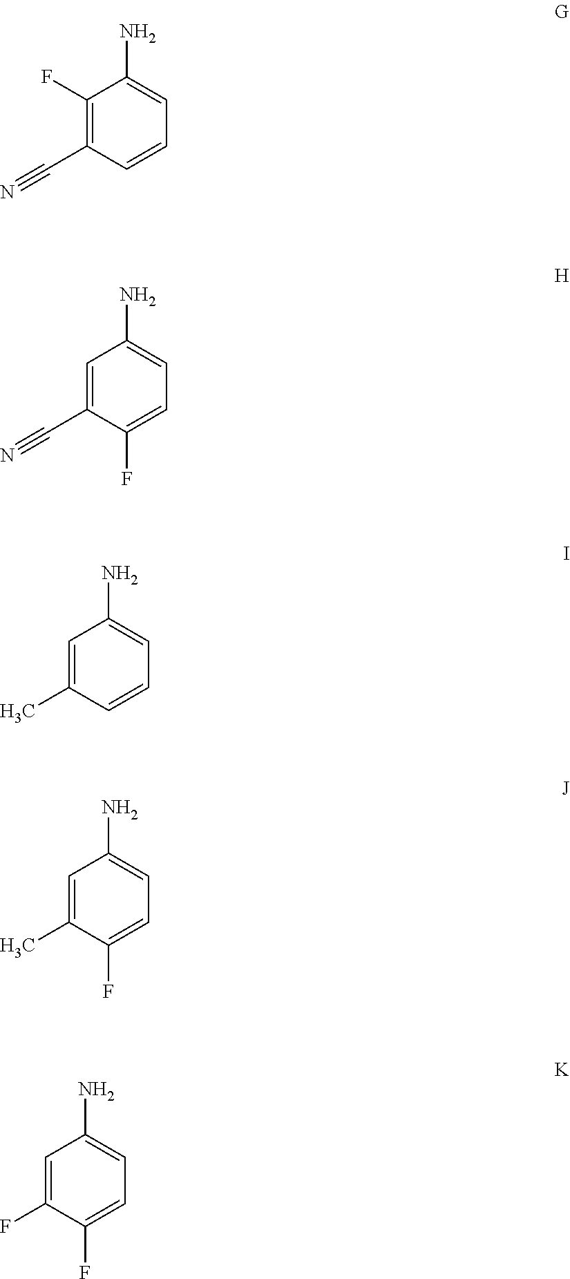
C1(F)=C(C#N)C=CC=C1N.C1=C(C#N)C(F)=CC=C1N.C1=C(C)C=CC=C1N.C1=C(C)C(F)=CC=C1N.C1=C(F)C(F)=CC=C1N
